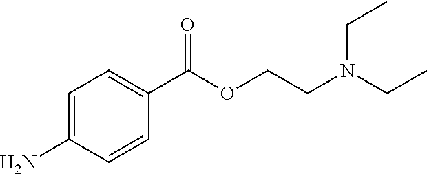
C1=C(N)C=CC(C(OCCN(CC)CC)=O)=C1
